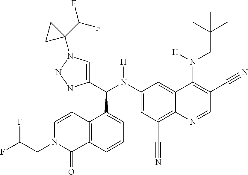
C1(N(C(C2=CN(C3(C(F)F)CC3)NN2)C2=CC=CC3=C2C=CN(CC(F)F)C3=O)[H])=CC(C#N)=C2C(=C1)C(N(CC(C)(C)C)[H])=C(C#N)C=N2
